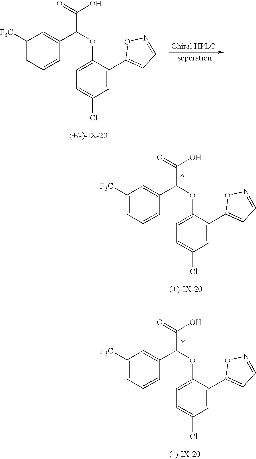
C1([F3C])=CC=CC(C(OC2=CC=C(Cl)C=C2C2=CC=NO2)C(O)=O)=C1.C1([F3C])=CC=CC(C(OC2=CC=C(Cl)C=C2C2=CC=NO2)C(O)=O)=C1.C1([F3C])=CC=CC(C(OC2=CC=C(Cl)C=C2C2=CC=NO2)C(O)=O)=C1
